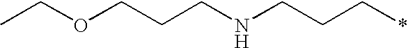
C(OCCCNCCC*)C
